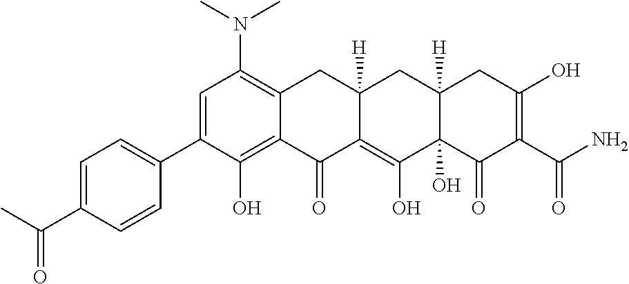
C1=C(C2=CC=C(C(C)=O)C=C2)C(O)=C2C(=C1N(C)C)CC1([H])C(=C(O)C3(O)C([H])(C1)CC(O)=C(C(N)=O)C3=O)C2=O
